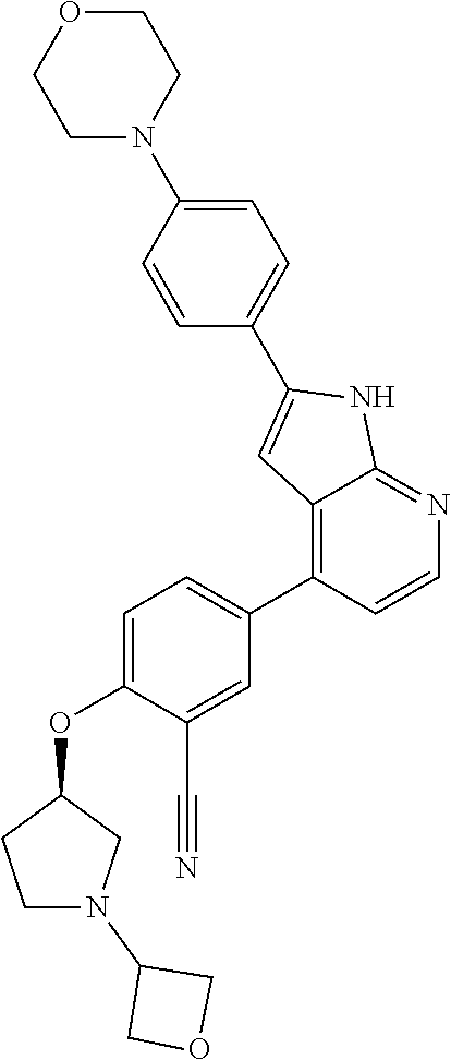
O(C1=CC=C(C2=C3C(=NC=C2)NC(C2=CC=C(N4CCOCC4)C=C2)=C3)C=C1C#N)C1CCN(C2COC2)C1
